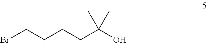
BrCCCCC(O)(C)C
